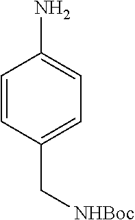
NC1=CC=C(C[NHBoc])C=C1
